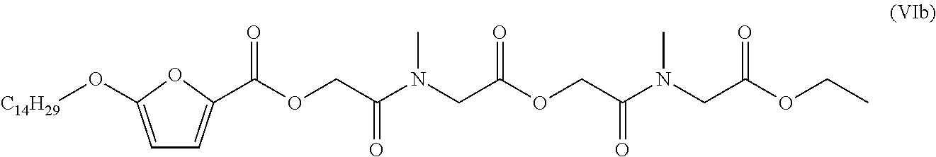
C1=C(O[C14H29])OC(C(OCC(N(CC(OCC(N(CC(OCC)=O)C)=O)=O)C)=O)=O)=C1
